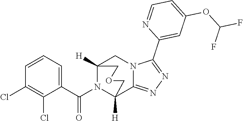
C1=CC=C(C(N2C3([H])C4=NN=C(C5=CC(OC(F)F)=CC=N5)N4CC2([H])COC3)=O)C(Cl)=C1Cl
